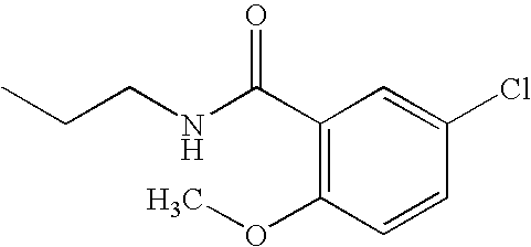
C(CNC(C1=C(OC)C=CC(Cl)=C1)=O)C
